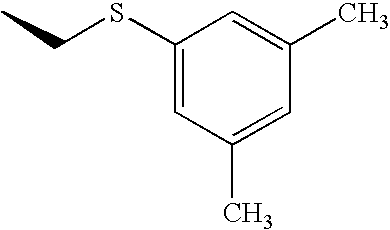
C1(SCC)=CC(C)=CC(C)=C1
